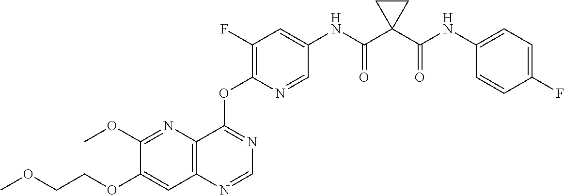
C1(OCCOC)=CC2=C(N=C1OC)C(OC1=C(F)C=C(NC(C3(C(NC4=CC=C(F)C=C4)=O)CC3)=O)C=N1)=NC=N2
